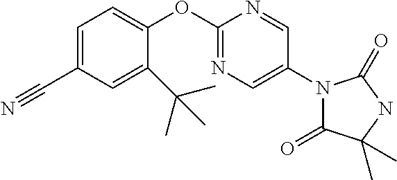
C1=C(C#N)C=C(C(C)(C)C)C(OC2=NC=C(N3C(=O)C(C)(C)NC3=O)C=N2)=C1
